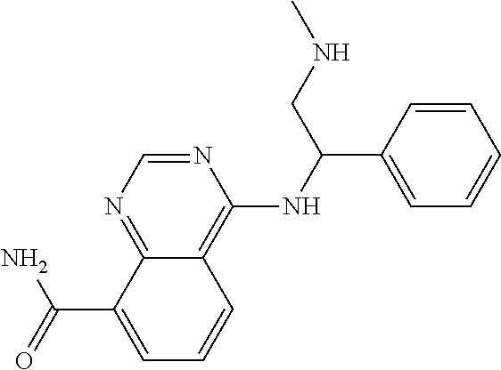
C12=NC=NC(NC(C3=CC=CC=C3)CNC)=C1C=CC=C2C(=O)N
